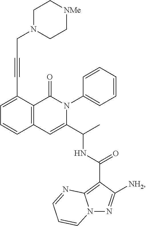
C1=C(C#CCN2CC[NMe]CC2)C2=C(C=C1)C=C(C(C)NC(C1=C3N(N=C1[NH2])C=CC=N3)=O)N(C1=CC=CC=C1)C2=O
